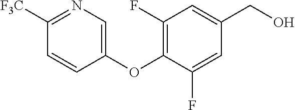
C1([F3C])=NC=C(OC2=C(F)C=C(CO)C=C2F)C=C1
